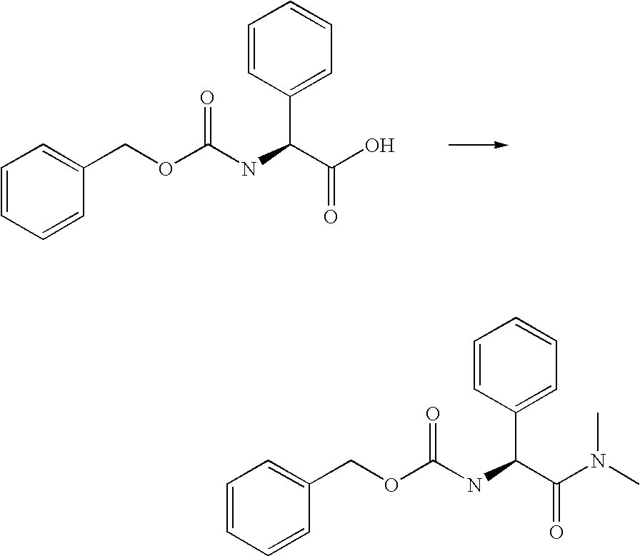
C1=CC=CC(COC(NC(C(O)=O)C2=CC=CC=C2)=O)=C1.C1=CC=CC(COC(NC(C(N(C)C)=O)C2=CC=CC=C2)=O)=C1
